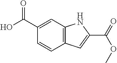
C12=C(C=C(C(O)=O)C=C1)NC(C(=O)OC)=C2
